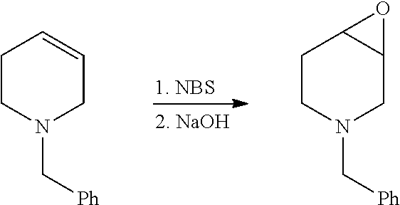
C1CN(C[Ph])CC=C1.C1CN(C[Ph])CC2C1O2
